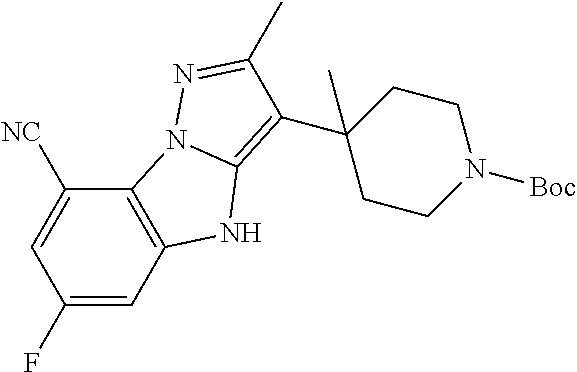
C1(F)=CC2=C(C([NC])=C1)N1C(=C(C3(C)CCN([Boc])CC3)C(C)=N1)N2
